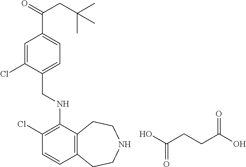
C12=C(C(NCC3=CC=C(C(=O)CC(C)(C)C)C=C3Cl)=C(Cl)C=C1)CCNCC2.OC(CCC(O)=O)=O
